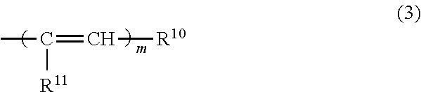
CC(=C[R10])[R11]
